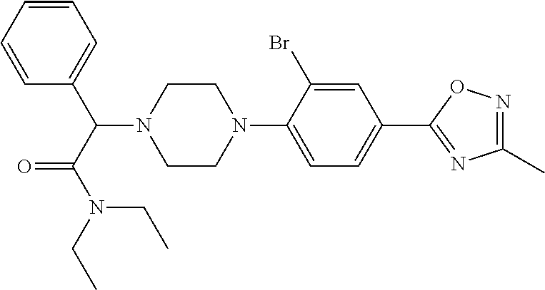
C1(C2=CC=C(N3CCN(C(C(N(CC)CC)=O)C4=CC=CC=C4)CC3)C(Br)=C2)=NC(C)=NO1
